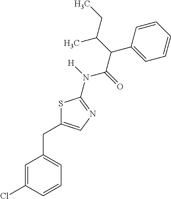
C1=CC(Cl)=CC(CC2=CN=C(N([H])C(=O)C(C(CC)C)C3=CC=CC=C3)S2)=C1
